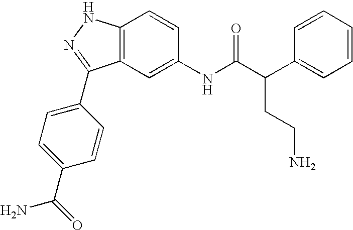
C12=C(C=C(NC(C(C3=CC=CC=C3)CCN)=O)C=C1)C(C1=CC=C(C(=O)N)C=C1)=NN2
